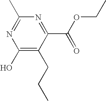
C1(C(OCC)=O)=NC(C)=NC(O)=C1CCC
